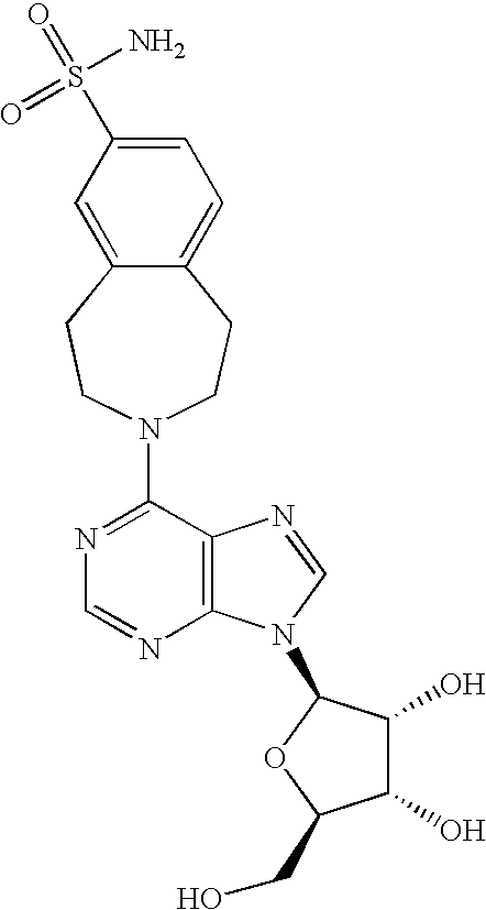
C1(N2CCC3=CC(S(=O)(N)=O)=CC=C3CC2)=NC=NC2=C1N=CN2C1C(O)C(O)C(CO)O1
